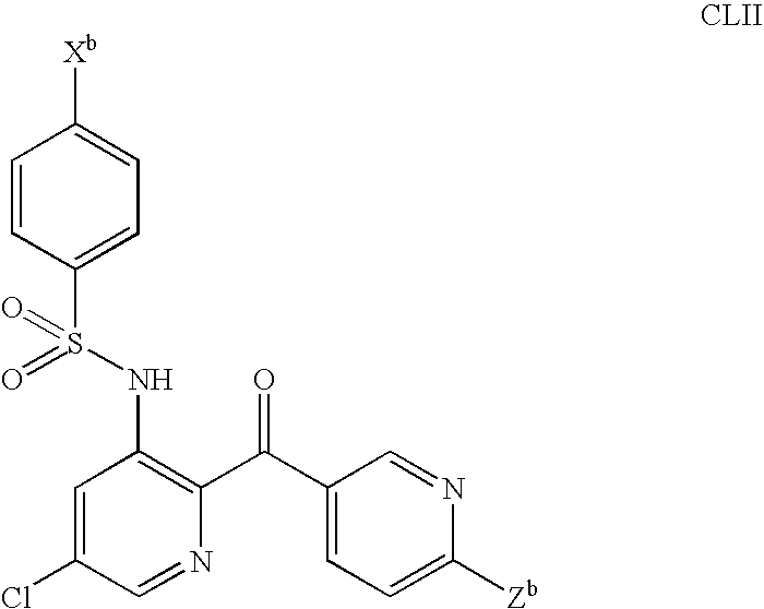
C1=C(Cl)C=NC(C(C2=CC=C([Zb])N=C2)=O)=C1NS(C1=CC=C([Xb])C=C1)(=O)=O
